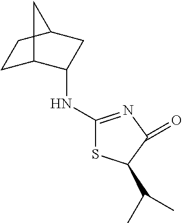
C1C2C(NC3=NC(=O)C(C(C)C)S3)CC(C1)C2
